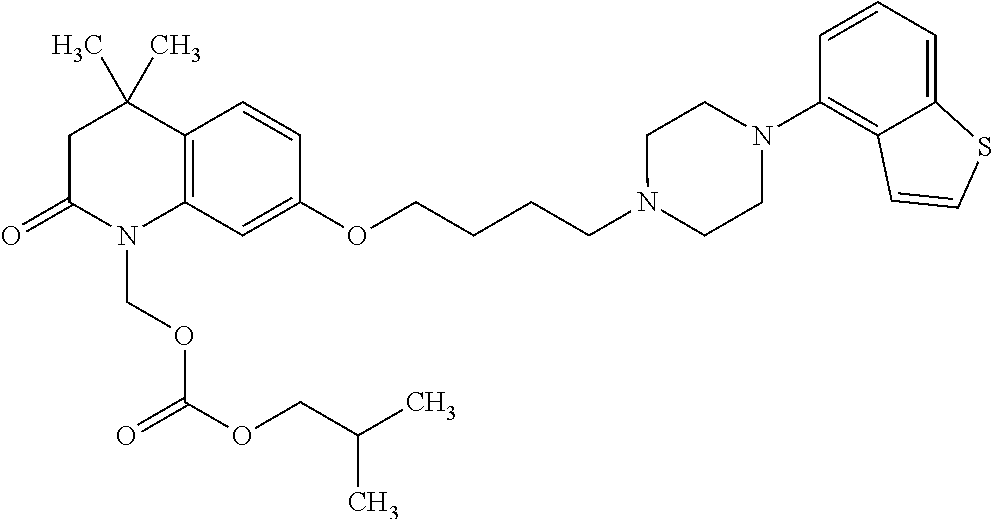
C1C(=O)N(COC(=O)OCC(C)C)C2=C(C1(C)C)C=CC(OCCCCN1CCN(C3=C4C(=CC=C3)SC=C4)CC1)=C2
